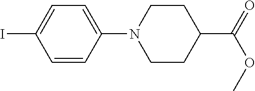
C1=C(N2CCC(C(=O)OC)CC2)C=CC(I)=C1
